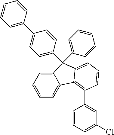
C1=CC=C(Cl)C=C1C1=C2C3=CC=CC=C3C(C3=CC=CC=C3)(C3=CC=C(C4=CC=CC=C4)C=C3)C2=CC=C1
